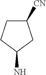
C1([CN])CCC(N)C1
